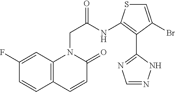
C12=C(C=C(F)C=C1)N(CC(=O)NC1=C(C3=NC=NN3)C(Br)=CS1)C(=O)C=C2
